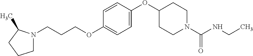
C1N(CCCOC2=CC=C(OC3CCN(C(NCC)=O)CC3)C=C2)C(C)CC1
